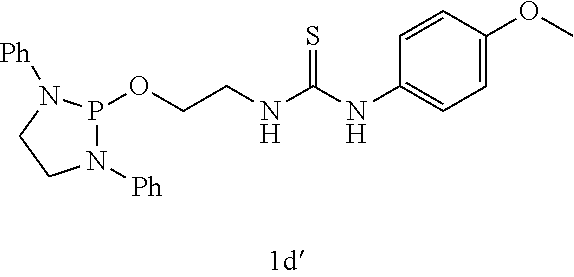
P1(OCCNC(NC2=CC=C(OC)C=C2)=S)N([Ph])CCN1[Ph]
